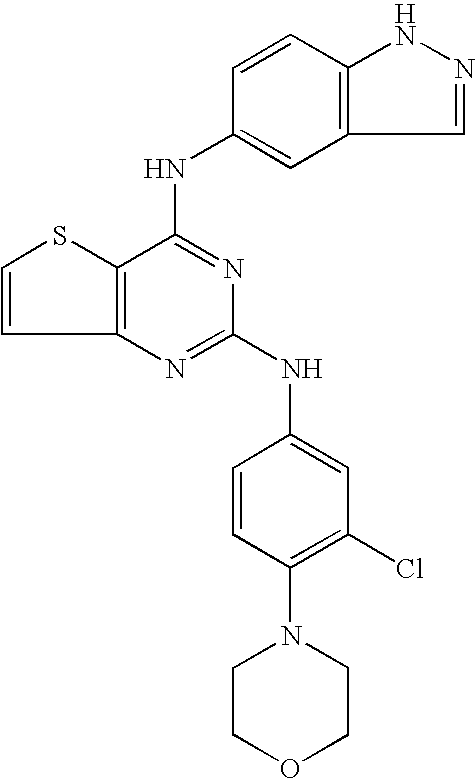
C12=C(C(NC3=CC4=C(C=C3)NN=C4)=NC(NC3=CC(Cl)=C(N4CCOCC4)C=C3)=N1)SC=C2
